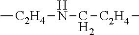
C[C2H4]NC[C2H4]C
